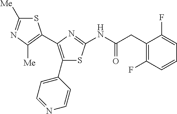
S1C([Me])=NC([Me])=C1C1=C(C2=CC=NC=C2)SC(NC(CC2=C(F)C=CC=C2F)=O)=N1
